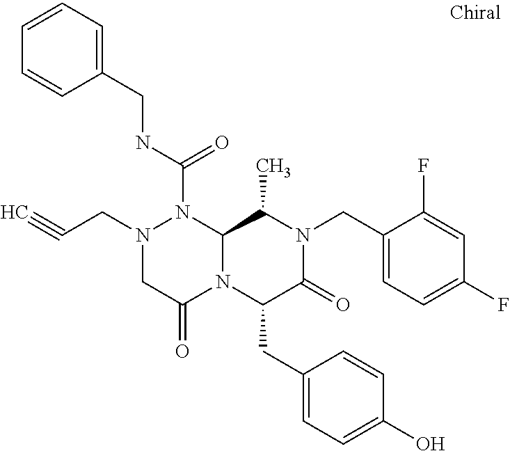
N1(CC#C)CC(=O)N2C(N1C(NCC1=CC=CC=C1)=O)C(C)N(CC1=CC=C(F)C=C1F)C(=O)C2CC1=CC=C(O)C=C1
